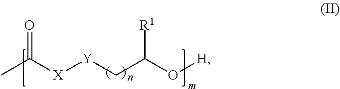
CC([X][Y]CC(O[H])[R1])=O
